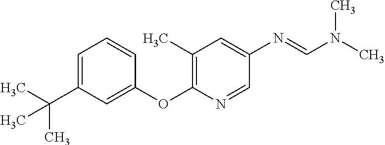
C1=CC=C(C(C)(C)C)C=C1OC1=C(C)C=C(N=CN(C)C)C=N1
